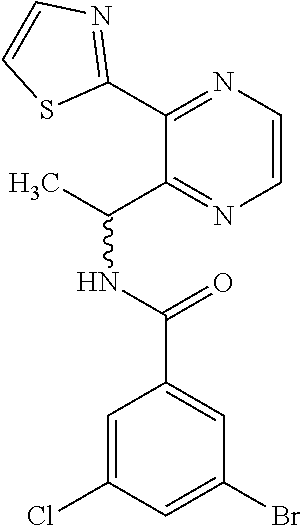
C1=C(Br)C=C(C(NC(C)C2=NC=CN=C2C2=NC=CS2)=O)C=C1Cl
